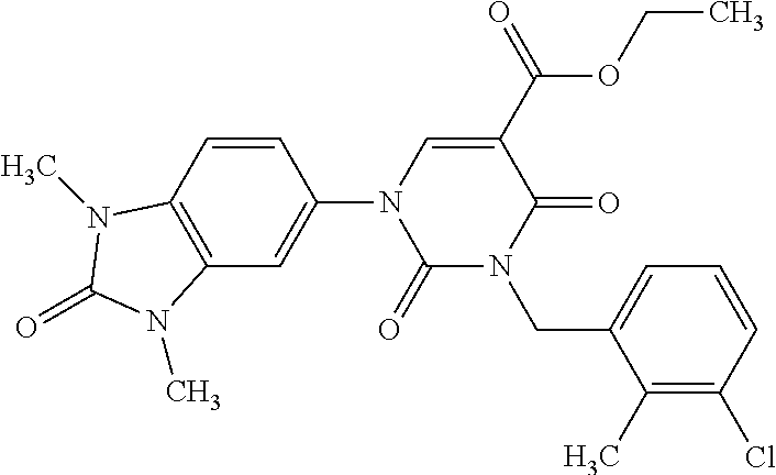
C1(N2C(=O)N(CC3=CC=CC(Cl)=C3C)C(=O)C(C(=O)OCC)=C2)=CC2=C(C=C1)N(C)C(=O)N2C
